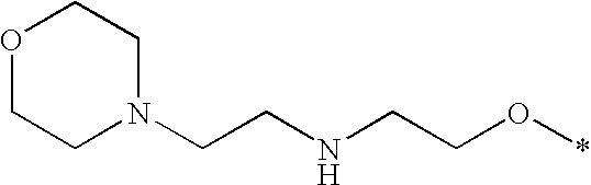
O1CCN(CCNCCO*)CC1
